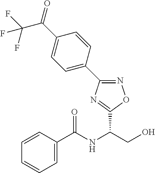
C1=CC(C(NC(CO)C2=NC(C3=CC=C(C(=O)C(F)(F)F)C=C3)=NO2)=O)=CC=C1
